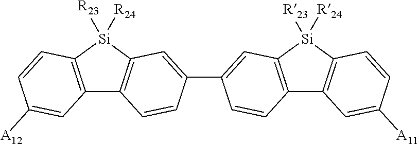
C12=C([Si]([R23])([R24])C3=C1C=CC(C1=CC4=C(C5=C([Si]4([R24])[R23])C=CC([A11])=C5)C=C1)=C3)C=CC([A12])=C2
